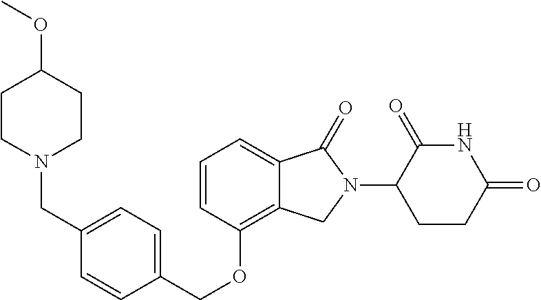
C(OC1=C2C(=CC=C1)C(=O)N(C1C(=O)NC(=O)CC1)C2)C1=CC=C(CN2CCC(OC)CC2)C=C1
